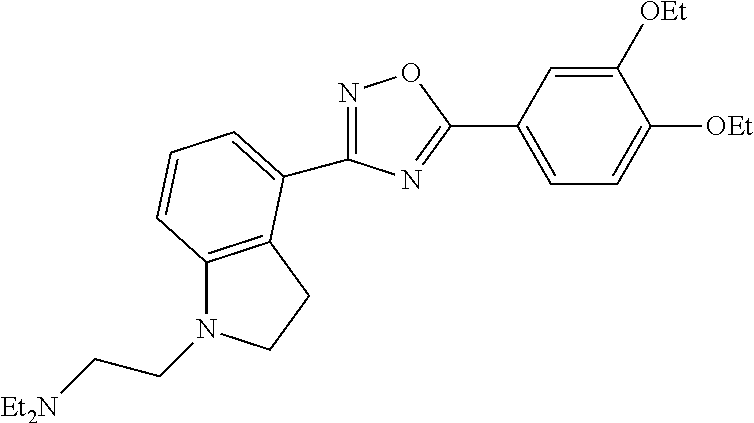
N1=C(C2=CC=CC3=C2CCN3CC[Et2N])N=C(C2=CC=C([OEt])C([OEt])=C2)O1
